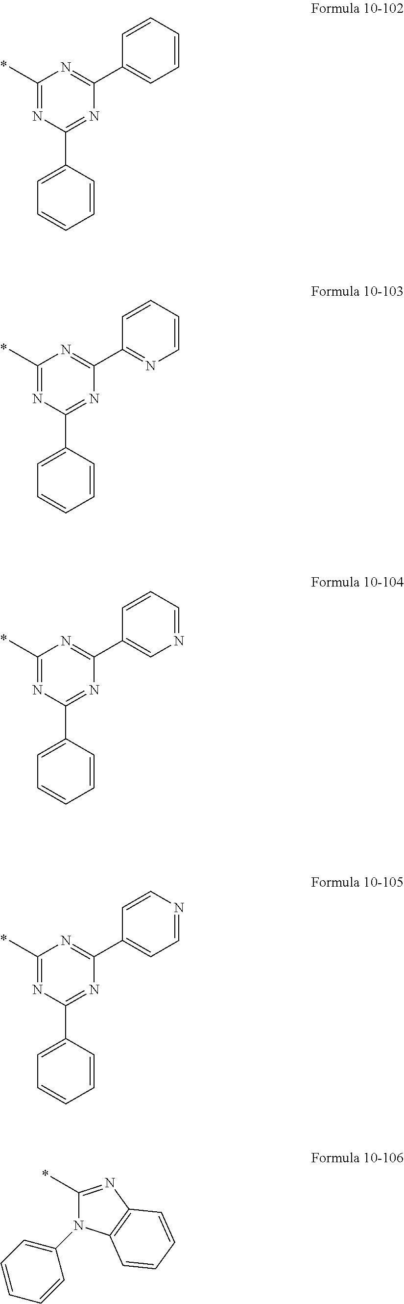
C1(C)=NC(C2=CC=CC=C2)=NC(C2=CC=CC=C2)=N1.C1(C)=NC(C2=CC=CC=C2)=NC(C2=NC=CC=C2)=N1.C1(C)=NC(C2=CC=CC=C2)=NC(C2=CN=CC=C2)=N1.C1(C)=NC(C2=CC=CC=C2)=NC(C2=CC=NC=C2)=N1.C1(C)=NC2=C(N1C1=CC=CC=C1)C=CC=C2
